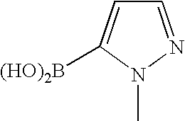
C1=NN(C)C([(HO)2B])=C1
